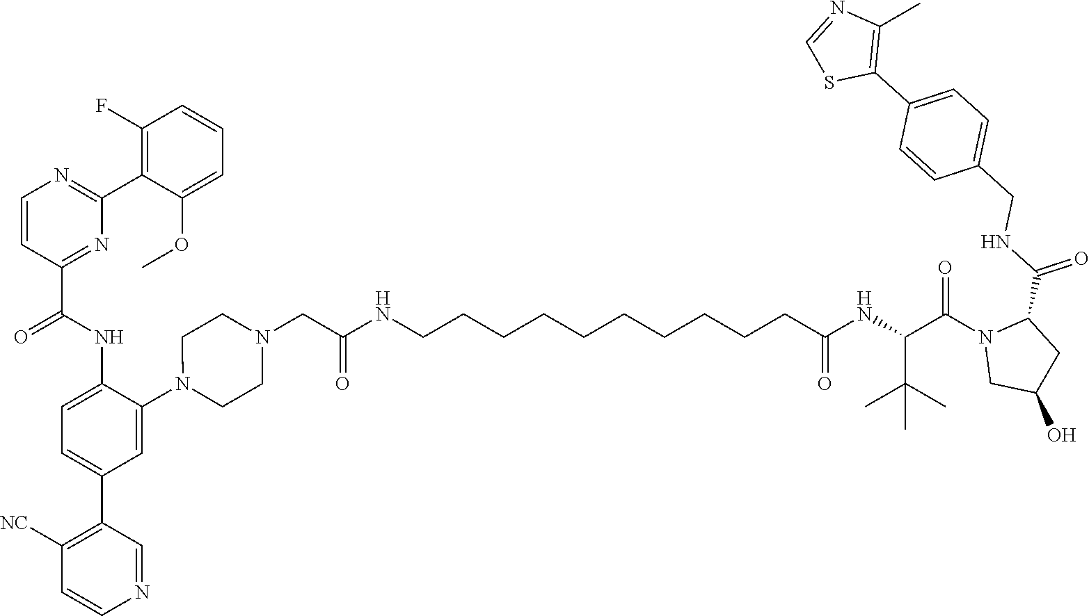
C(C(NC(=O)CCCCCCCCCCNC(CN1CCN(C2=CC(C3=C([NC])C=CN=C3)=CC=C2NC(C2=NC(C3=C(F)C=CC=C3OC)=NC=C2)=O)CC1)=O)C(C)(C)C)(N1CC(O)CC1C(NCC1=CC=C(C2=C(C)N=CS2)C=C1)=O)=O
